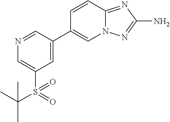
N1=CC(C2=CN3C(=NC(N)=N3)C=C2)=CC(S(=O)(=O)C(C)(C)C)=C1
